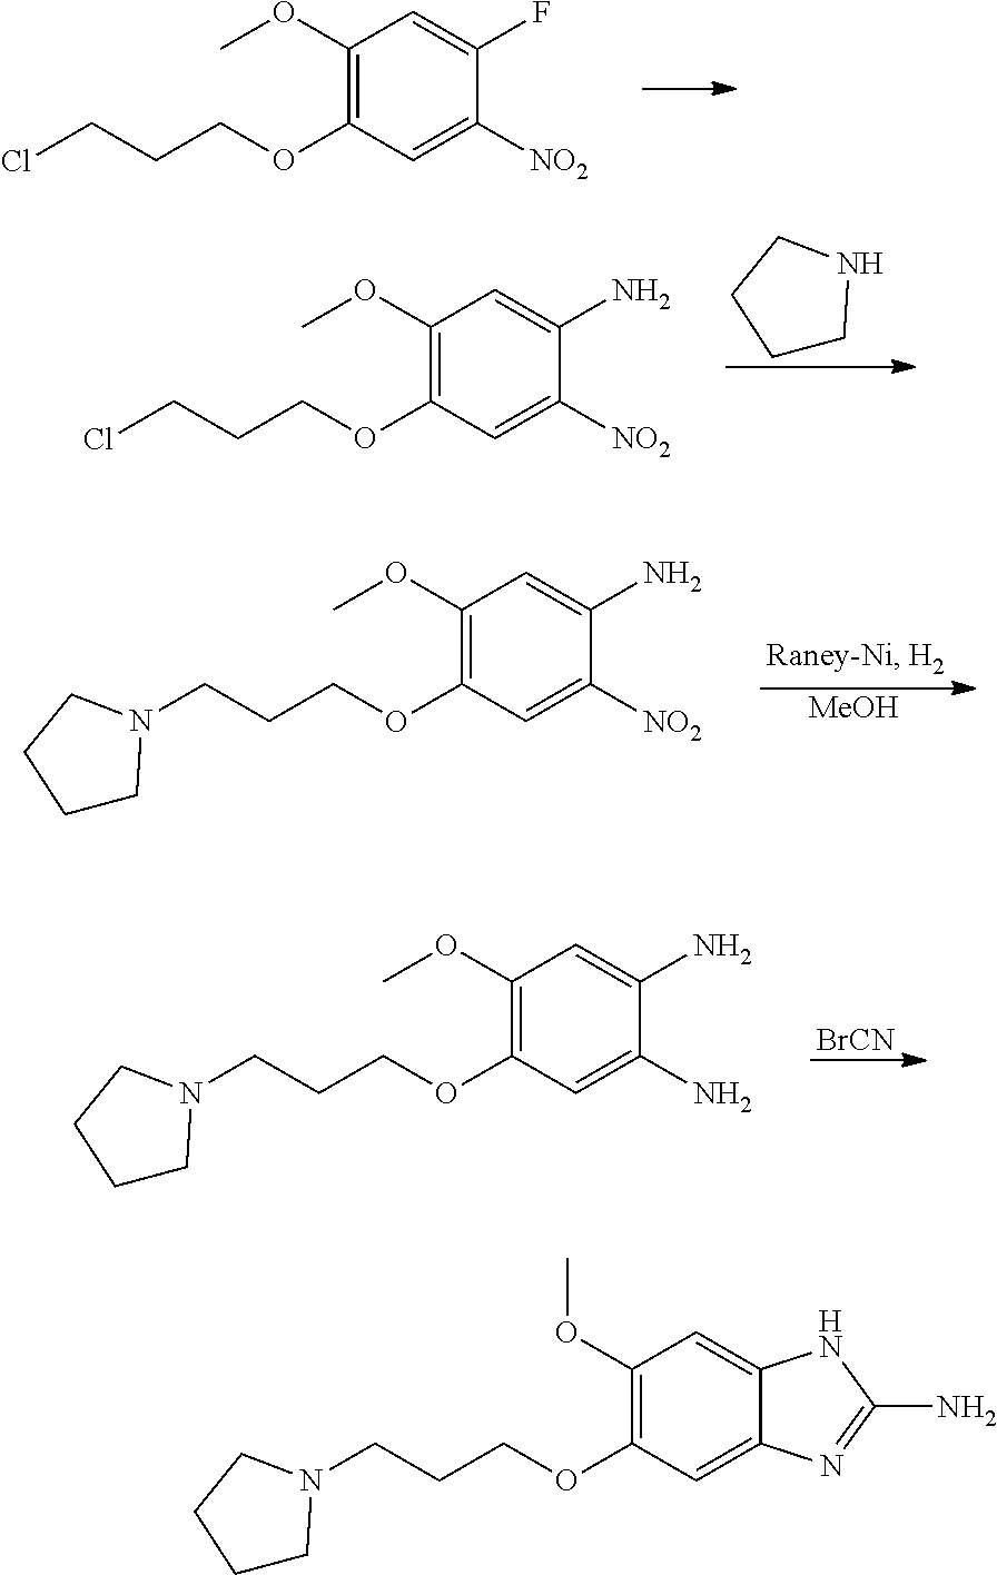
C1(OC)=C(OCCCCl)C=C([NO2])C(F)=C1.C1(OC)=C(OCCCCl)C=C([NO2])C(N)=C1.C1CNCC1.C1(OC)=C(OCCCN2CCCC2)C=C([NO2])C(N)=C1.[MeOH].C1(OC)=C(OCCCN2CCCC2)C=C(N)C(N)=C1.[BrCN].C1(OC)=C(OCCCN2CCCC2)C=C2C(=C1)NC(N)=N2
